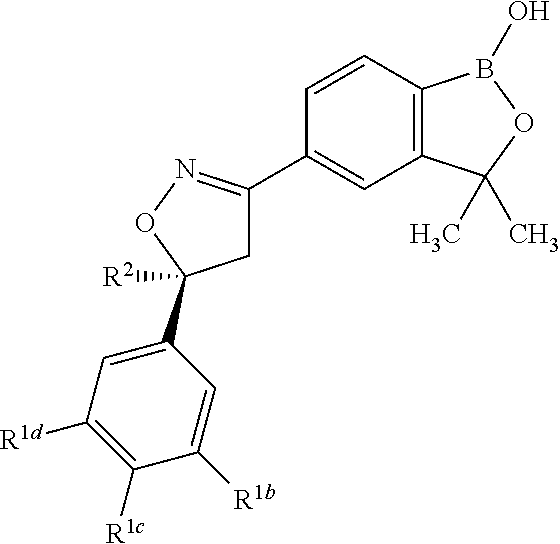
C1(C2=NOC(C3=CC([R1d])=C([R1c])C([R1b])=C3)([R2])C2)=CC2=C(B(O)OC2(C)C)C=C1
